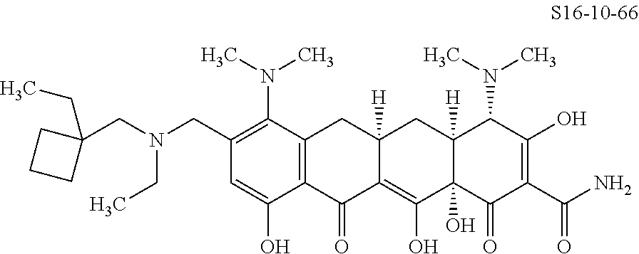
C1=C(O)C2=C(C(N(C)C)=C1CN(CC1(CC)CCC1)CC)CC1([H])C(=C(O)C3(O)C([H])(C1)C(N(C)C)C(O)=C(C(N)=O)C3=O)C2=O
